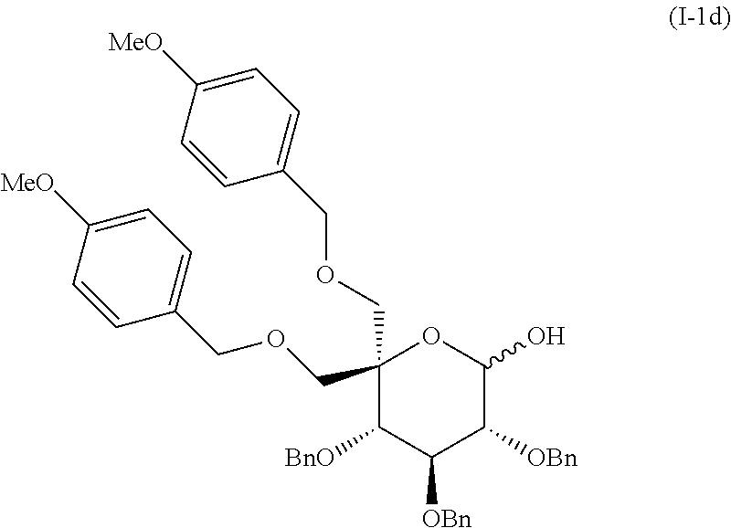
C1([BnO])C([OBn])C([OBn])C(O)OC1(COCC1=CC=C([MeO])C=C1)COCC1=CC=C([MeO])C=C1
